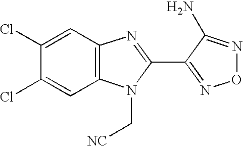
C1(Cl)=CC2=C(C=C1Cl)N(C[NC])C(C1=NON=C1N)=N2
